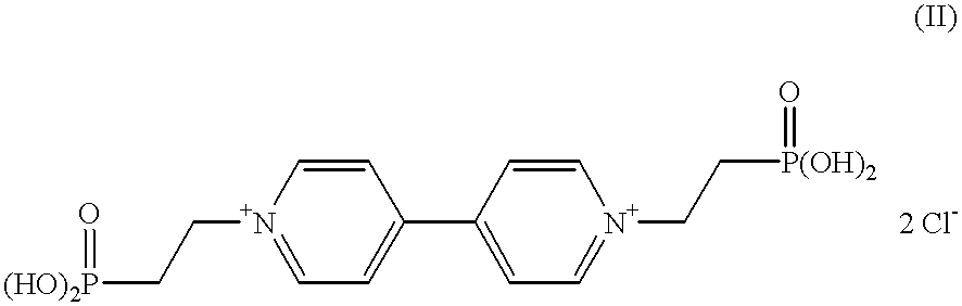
[(HO)2P](CC[N+]1=CC=C(C2=CC=[N+](CC[P(OH)2]=O)C=C2)C=C1)=O.[2 Cl-]
